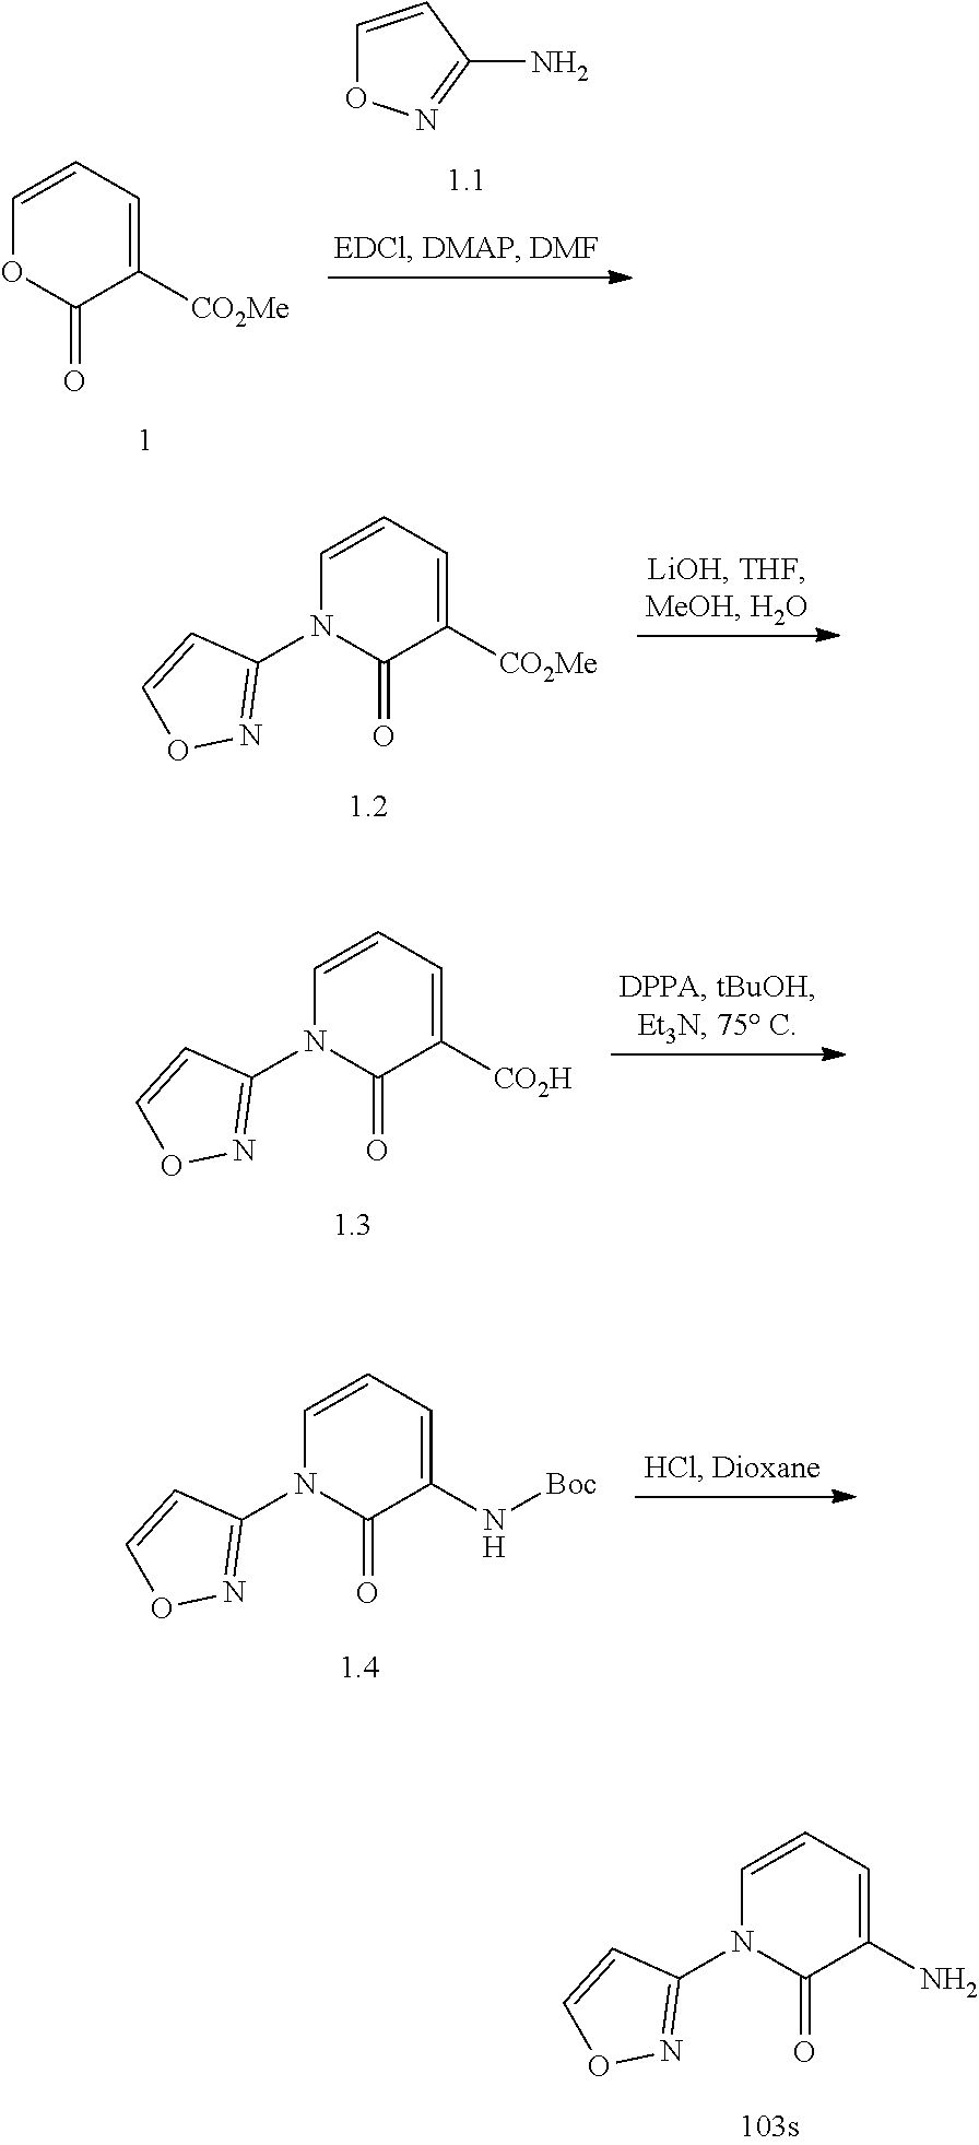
C1=CC=C([CO2Me])C(=O)O1.C1=CC(N)=NO1.C1=CC=C([CO2Me])C(=O)N1C1=NOC=C1.C1=CC=C([CO2H])C(=O)N1C1=NOC=C1.C1=CC=C(N[Boc])C(=O)N1C1=NOC=C1.C1=CC=C(N)C(=O)N1C1=NOC=C1
